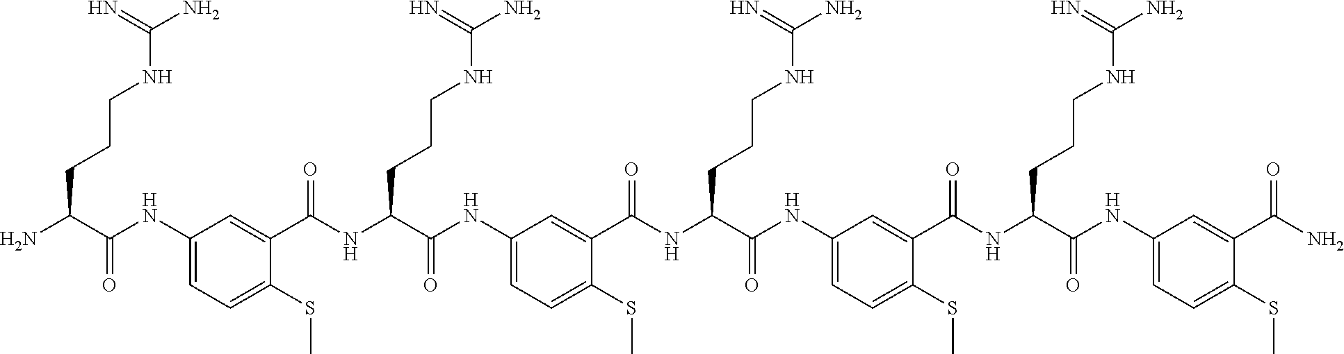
C1(NC(C(N)CCCNC(N)=N)=O)=CC=C(SC)C(C(NC(C(NC2=CC=C(SC)C(C(NC(C(NC3=CC=C(SC)C(C(NC(C(NC4=CC=C(SC)C(C(N)=O)=C4)=O)CCCNC(N)=N)=O)=C3)=O)CCCNC(N)=N)=O)=C2)=O)CCCNC(N)=N)=O)=C1
